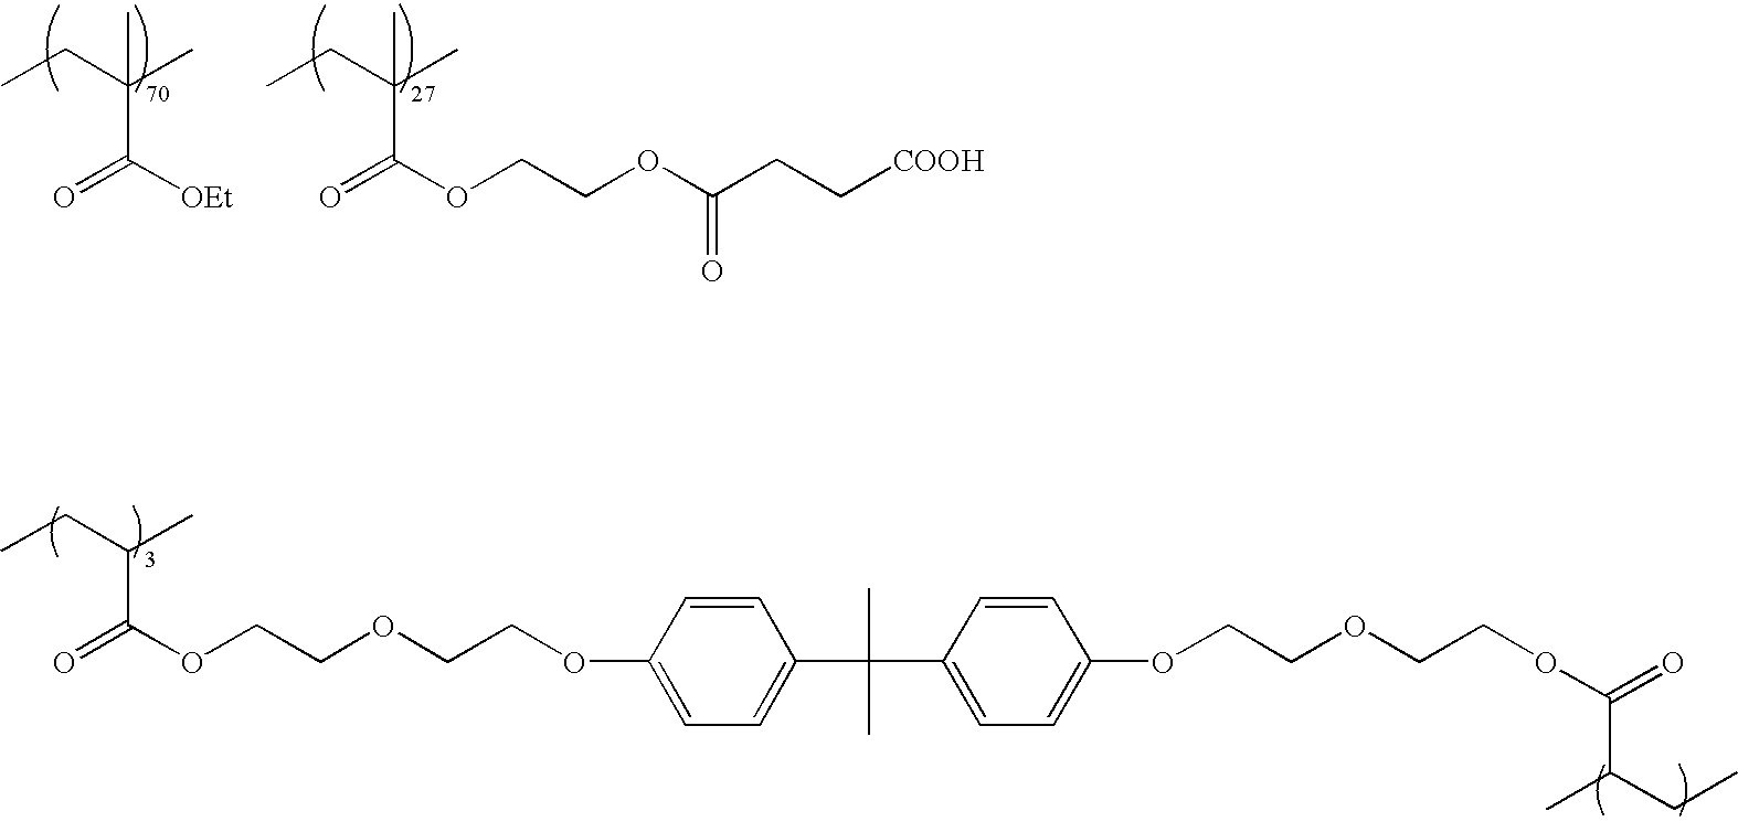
O=C([OEt])C(CC)(C)C.O=C(OCCOC(CC[COOH])=O)C(CC)(C)C.O=C(OCCOCCOC1=CC=C(C(C2=CC=C(OCCOCCOC(C(C)CC)=O)C=C2)(C)C)C=C1)C(CC)C
